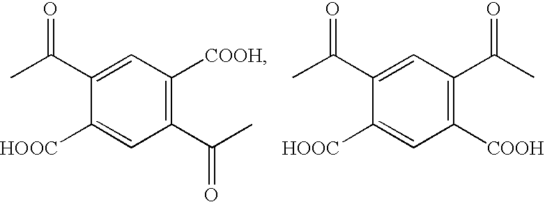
C1=C(C(C)=O)C([HOOC])=CC(C(C)=O)=C1[COOH].C1=C(C(C)=O)C([HOOC])=CC([COOH])=C1C(C)=O
